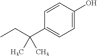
C1=C(O)C=CC(C(CC)(C)C)=C1
